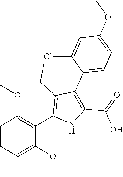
C1=CC=C(OC)C(C2=C(CC)C(C3=CC=C(OC)C=C3Cl)=C(C(=O)O)N2)=C1OC
